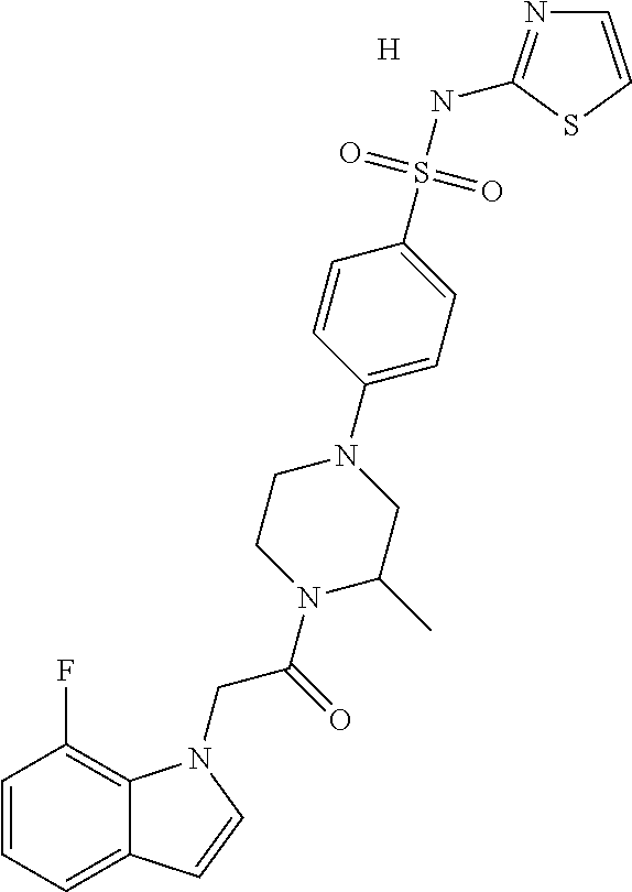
C1=CC=C2C(=C1F)N(CC(=O)N1C(C)CN(C3=CC=C(S(NC4=NC=CS4)(=O)=O)C=C3)CC1)C=C2.[H]
